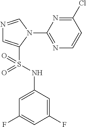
N1=CN(C2=NC=CC(Cl)=N2)C(S(NC2=CC(F)=CC(F)=C2)(=O)=O)=C1
